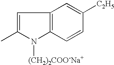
C1=C(C)N([(CH2)2COO-Na+])C2=C1C=C([C2H5])C=C2
